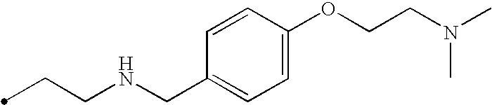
C(CNCC1=CC=C(OCCN(C)C)C=C1)C
